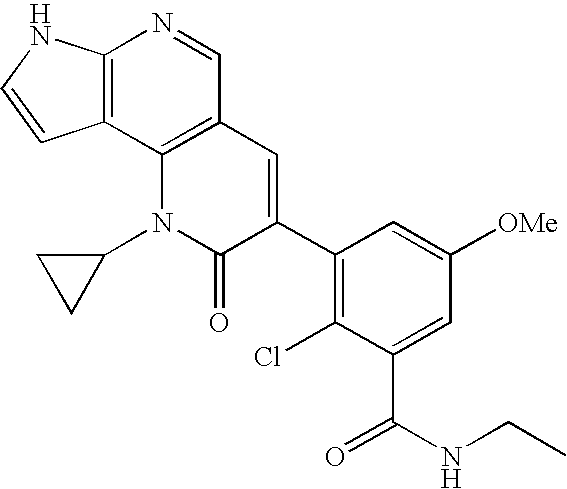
C12=C(C3=C(C=N1)C=C(C1=C(Cl)C(C(NCC)=O)=CC([OMe])=C1)C(=O)N3C1CC1)C=CN2
